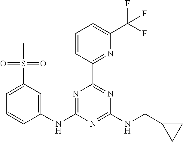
C1(NC2=NC(C3=NC(C(F)(F)F)=CC=C3)=NC(NCC3CC3)=N2)=CC(S(C)(=O)=O)=CC=C1
